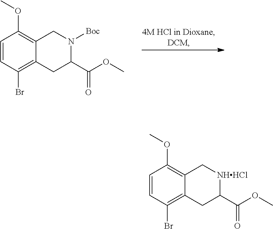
C1=CC(Br)=C2C(=C1OC)CN([Boc])C(C(OC)=O)C2.C1=CC(Br)=C2C(=C1OC)C[NHHCl]C(C(OC)=O)C2
